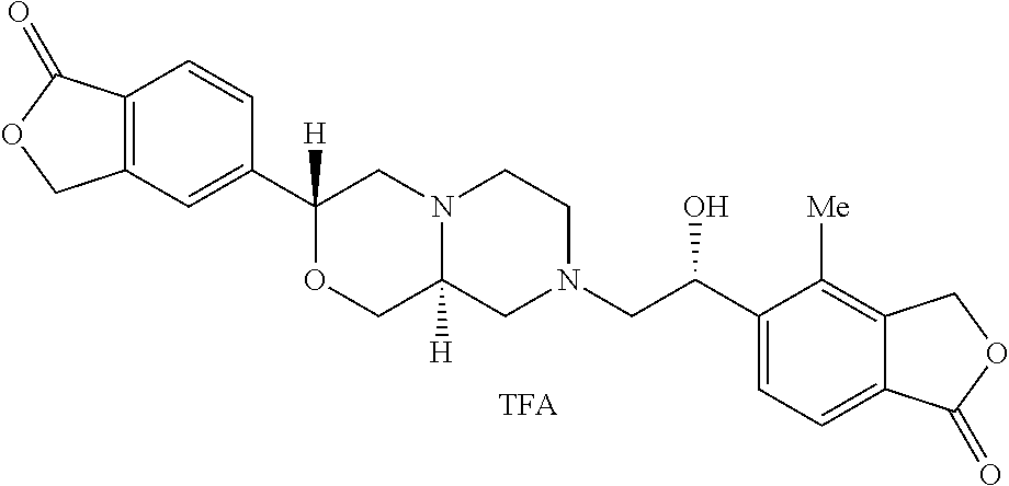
C12=C(C=C(C3([H])OCC4([H])N(C3)CCN(CC(C3=CC=C5C(=C3[Me])COC5=O)O)C4)C=C1)COC2=O.[TFA]
